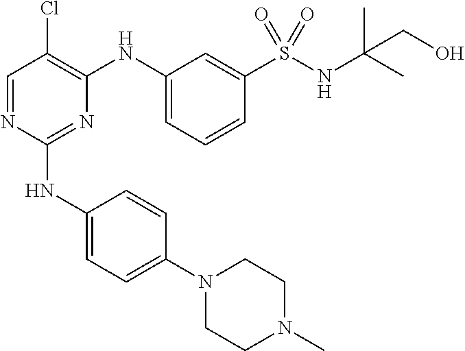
N1=C(NC2=CC=C(N3CCN(C)CC3)C=C2)N=CC(Cl)=C1NC1=CC=CC(S(NC(C)(C)CO)(=O)=O)=C1
